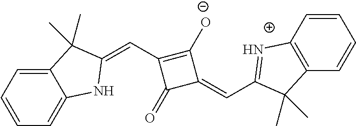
C1=CC=C2C(=C1)NC(=CC1=C([O-])C(=CC3=NC4=C(C=CC=C4)C3(C)C)C1=O)C2(C)C
